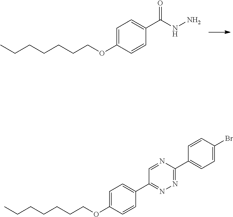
C1=C(OCCCCCCC)C=CC(C(NN)=O)=C1.C1=C(OCCCCCCC)C=CC(C2=NN=C(C3=CC=C(Br)C=C3)N=C2)=C1
